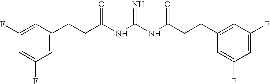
C1(F)=CC(CCC(NC(NC(CCC2=CC(F)=CC(F)=C2)=O)=N)=O)=CC(F)=C1
